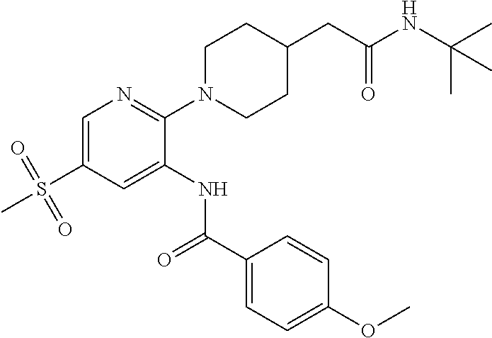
C1=C(S(=O)(=O)C)C=C(NC(C2=CC=C(OC)C=C2)=O)C(N2CCC(CC(NC(C)(C)C)=O)CC2)=N1
